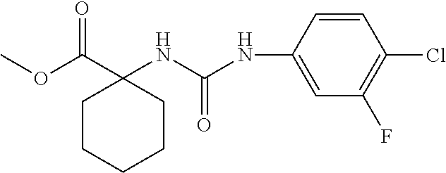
C1=CC(NC(NC2(C(OC)=O)CCCCC2)=O)=CC(F)=C1Cl
